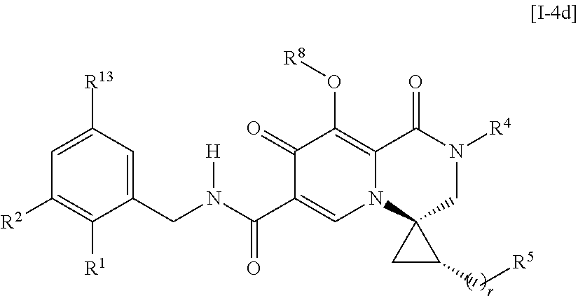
C1([R13])=CC([R2])=C([R1])C(CN(C(C2=CN3C(=C(O[R8])C2=O)C(=O)N([R4])CC32CC2C[R5])=O)[H])=C1
